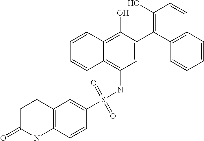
C1=C(C2=C(O)C=CC3=C2C=CC=C3)C(O)=C2C(=C1NS(C1=CC3=C(C=C1)NC(=O)CC3)(=O)=O)C=CC=C2
